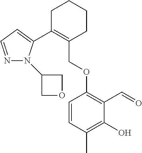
C1C(C2=CC=NN2C2COC2)=C(COC2=C(C=O)C(O)=C(C)C=C2)CCC1
